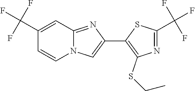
C1(C(F)(F)F)=CC2=NC(C3=C(SCC)N=C(C(F)(F)F)S3)=CN2C=C1
